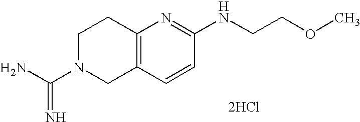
C12=C(C=CC(NCCOC)=N1)CN(C(=N)N)CC2.[2HCl]
